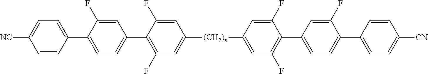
C1=CC(C2=CC=C(C3=C(F)C=C([(CH2)n]C4=CC(F)=C(C5=CC=C(C6=CC=C([CN])C=C6)C(F)=C5)C(F)=C4)C=C3F)C=C2F)=CC=C1[NC]
